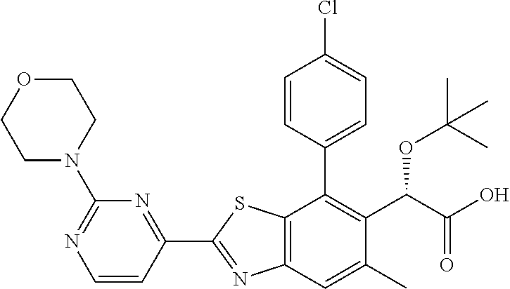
C1(C2=NC3=C(S2)C(C2=CC=C(Cl)C=C2)=C(C(OC(C)(C)C)C(=O)O)C(C)=C3)=NC(N2CCOCC2)=NC=C1
